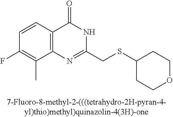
FC1=C(C)C2=C(C=C1)C(=O)NC(CSC1CCOCC1)=N2
